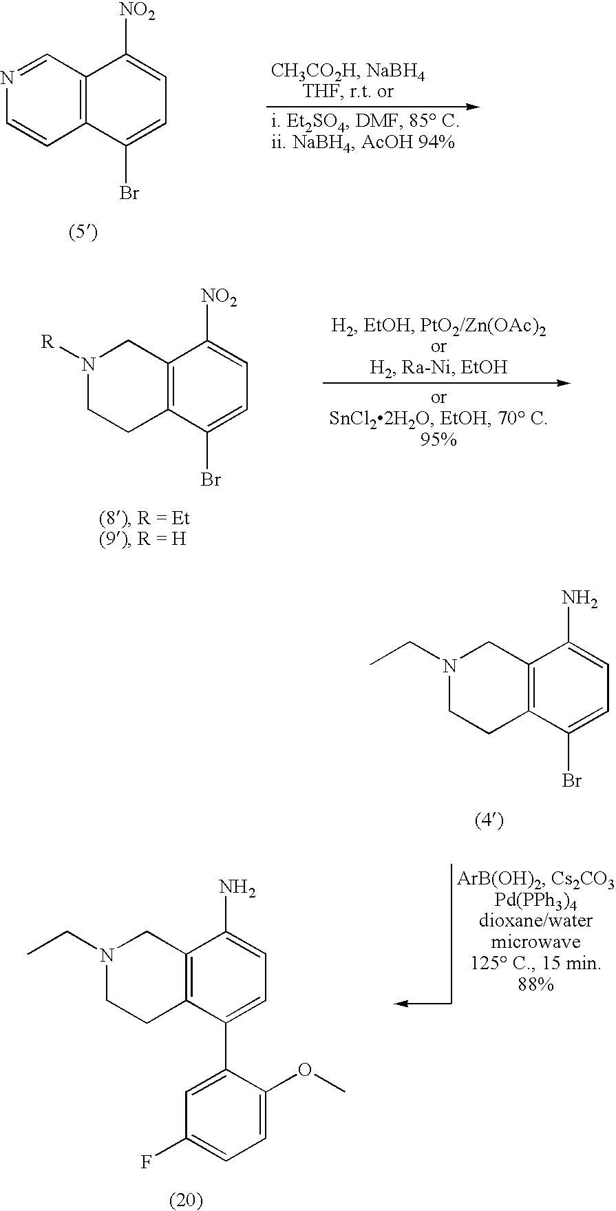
N1=CC2=C(C=C1)C(Br)=CC=C2[NO2].N1([R])CCC2=C(C1)C([NO2])=CC=C2Br.N1(CC)CCC2=C(C1)C(N)=CC=C2Br.N1(CC)CCC2=C(C1)C(N)=CC=C2C1=CC(F)=CC=C1OC
